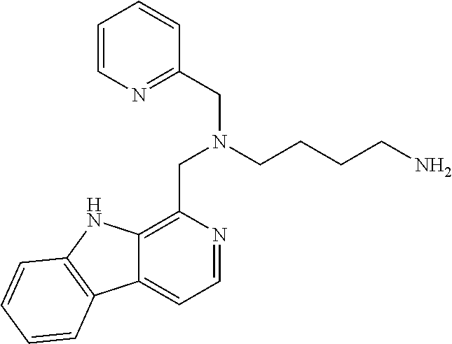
C1=CN=C(CN(CC2=C3C(=CC=N2)C2=C(N3)C=CC=C2)CCCCN)C=C1
